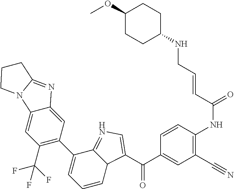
C(C1=CC(C#N)=C(NC(=O)C=CCNC2CCC(OC)CC2)C=C1)(=O)C1=CN=C2C1C=CC=C2C1=C(C(F)(F)F)C=C2C(=C1)N=C1N2CCC1
